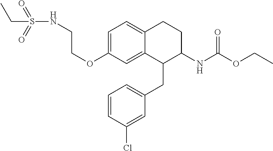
C1=C(OCCNS(=O)(=O)CC)C=C2C(=C1)CCC(NC(=O)OCC)C2CC1=CC=CC(Cl)=C1
